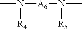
CN([A6]N(C)[R5])[R4]
